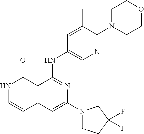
N1C=CC2=C(C1=O)C(NC1=CN=C(N3CCOCC3)C(C)=C1)=NC(N1CCC(F)(F)C1)=C2
